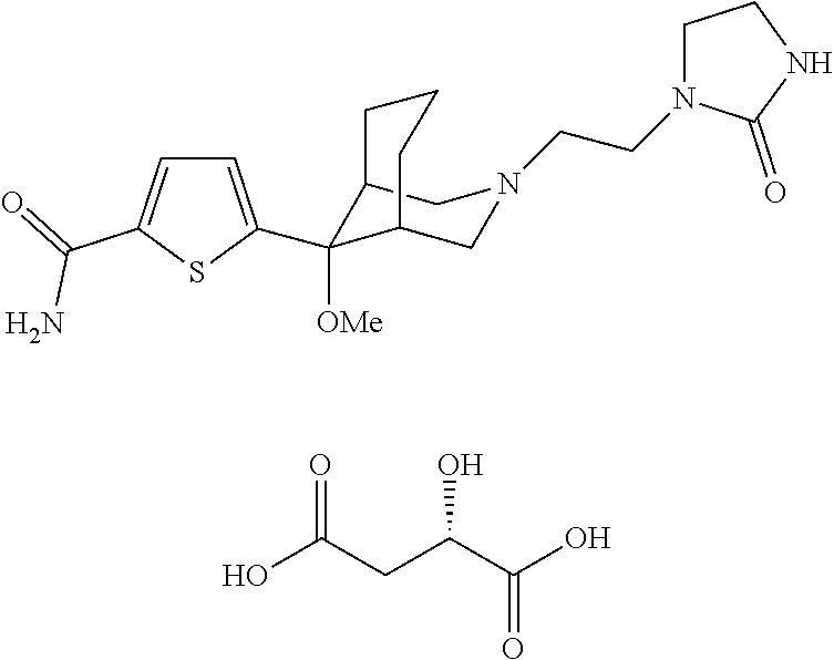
C1(C2([OMe])C3CN(CCN4C(=O)NCC4)CC2CCC3)=CC=C(C(N)=O)S1.OC(CC(C(O)=O)O)=O
